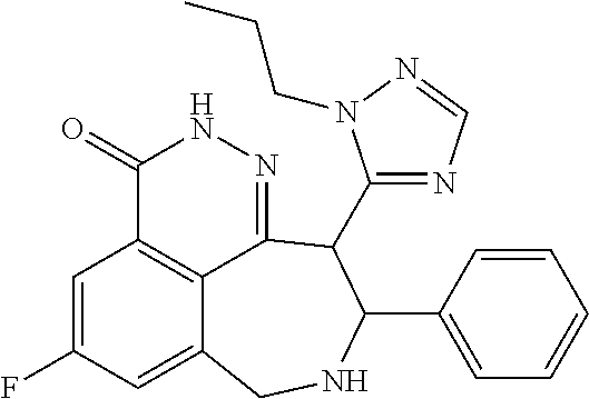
C1=C(F)C=C2C3=C1C(=O)NN=C3C(C1=NC=NN1CCC)C(C1=CC=CC=C1)NC2
